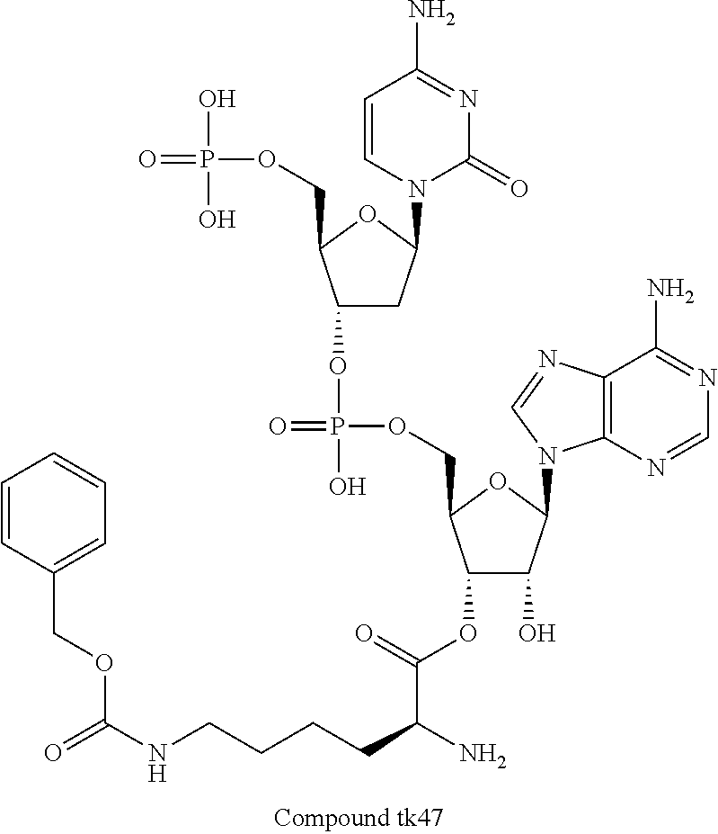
C1=CN(C2CC(OP(O)(=O)OCC3C(OC(=O)C(N)CCCCNC(=O)OCC4=CC=CC=C4)C(O)C(N4C5=C(C(N)=NC=N5)N=C4)O3)C(COP(=O)(O)O)O2)C(=O)N=C1N
